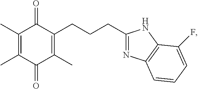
C1(C)=C(C)C(=O)C(C)=C(CCCC2=NC3=C(N2)C(F)=CC=C3)C1=O
